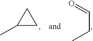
O=CCC.C1(C)CC1
